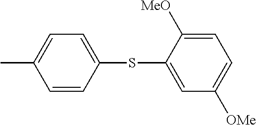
CC1=CC=C(SC2=CC([OMe])=CC=C2[MeO])C=C1
